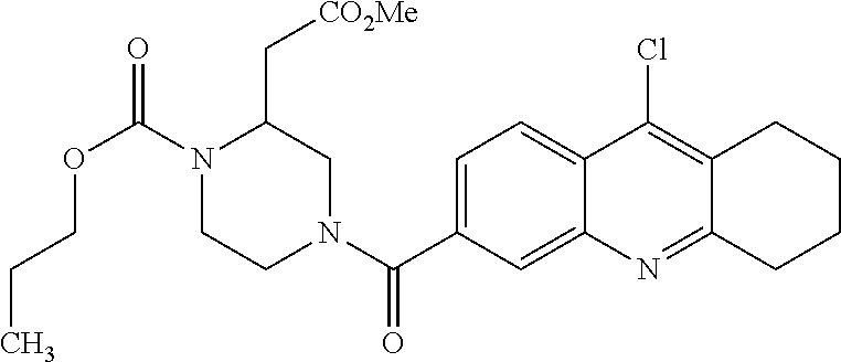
N1(C(OCCC)=O)CCN(C(=O)C2=CC=C3C(=C2)N=C2C(=C3Cl)CCCC2)CC1C[CO2Me]
